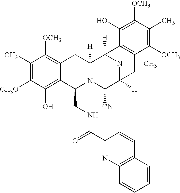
C1(C)=C([CH3O])C(O)=C2C(=C1[OCH3])CC1([H])N(C2CNC(=O)C2=NC3=C(C=C2)C=CC=C3)C([CN])C2([H])N(C)C1([H])C1=C(C([OCH3])=C(C)C([OCH3])=C1O)C2
